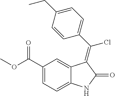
C1(C(OC)=O)=CC=C2C(=C1)C(=C(C1=CC=C(CC)C=C1)Cl)C(=O)N2
